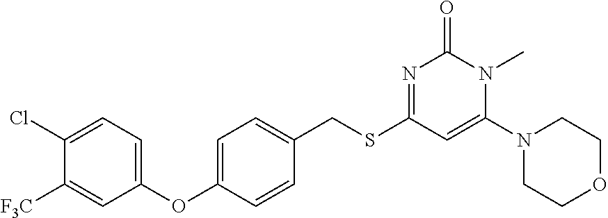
C1(Cl)=CC=C(OC2=CC=C(CSC3=NC(=O)N(C)C(N4CCOCC4)=C3)C=C2)C=C1[F3C]
